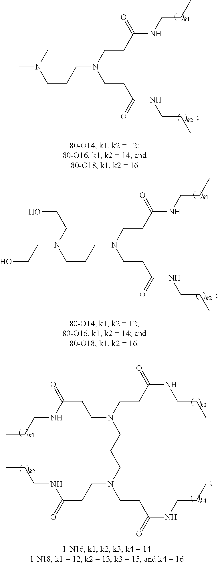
N(CCCN(CCC(NCCC)=O)CCC(NCCC)=O)(C)C.N(CCCN(CCC(NCCC)=O)CCC(NCCC)=O)(CCO)CCO.CCCNC(CCN(CCCN(CCC(NCCC)=O)CCC(NCCC)=O)CCC(NCCC)=O)=O
